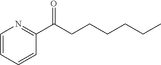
C1=CC=CC(C(CCCCCC)=O)=N1
